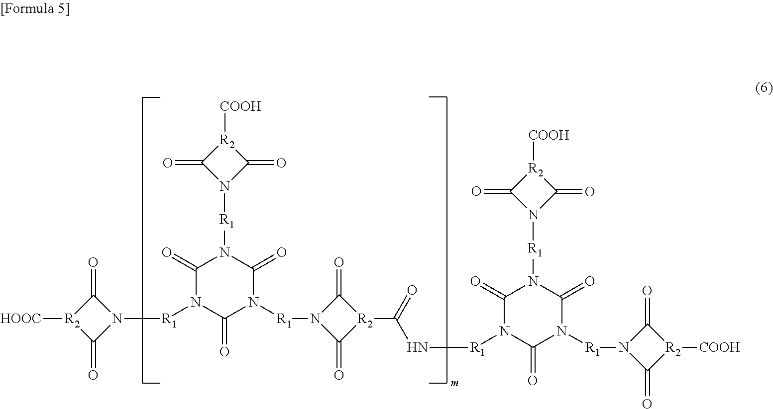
C1(=O)[R2]([HOOC])C(=O)N1[R1]N1C(=O)N([R1]N2C(=O)[R2]([COOH])C2=O)C(=O)N([R1]N2C(=O)[R2](C(N[R1]N3C(=O)N([R1]N4C(=O)[R2]([COOH])C4=O)C(=O)N([R1]N4C(=O)[R2]([COOH])C4=O)C3=O)=O)C2=O)C1=O
